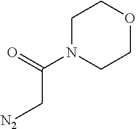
C1N(C(=O)C[N2])CCOC1
